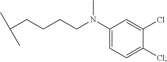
C1(N(CCCCC(C)C)C)=CC=C(Cl)C(Cl)=C1
